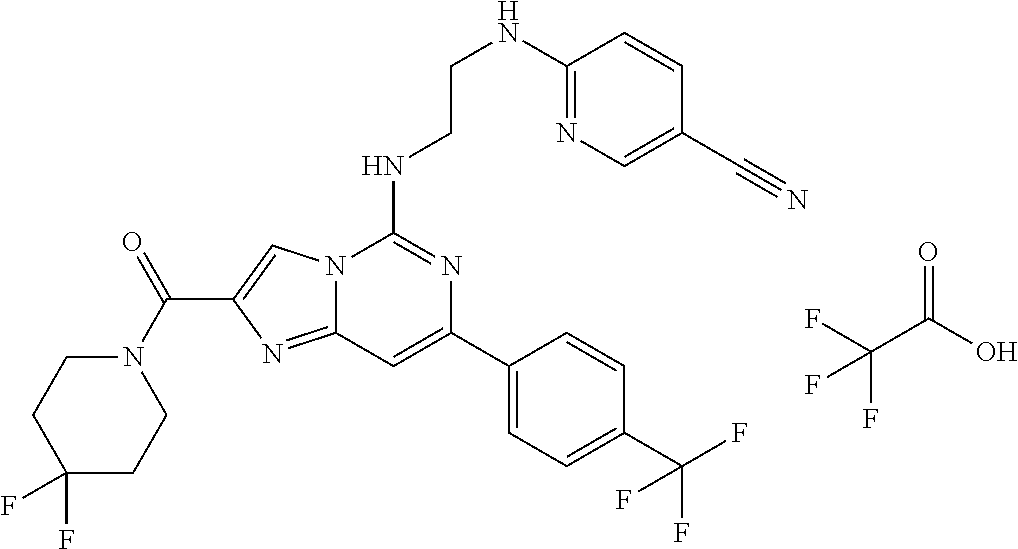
C12=NC(C(=O)N3CCC(F)(F)CC3)=CN1C(NCCNC1=NC=C(C#N)C=C1)=NC(C1=CC=C(C(F)(F)F)C=C1)=C2.C(C(O)=O)(F)(F)F
